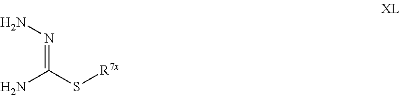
N(=C(S[R7x])N)N
